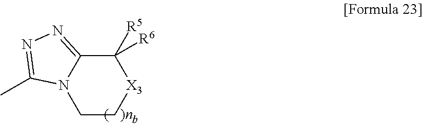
C1C[X3]C([R5])([R6])C2=NN=C(C)N12
